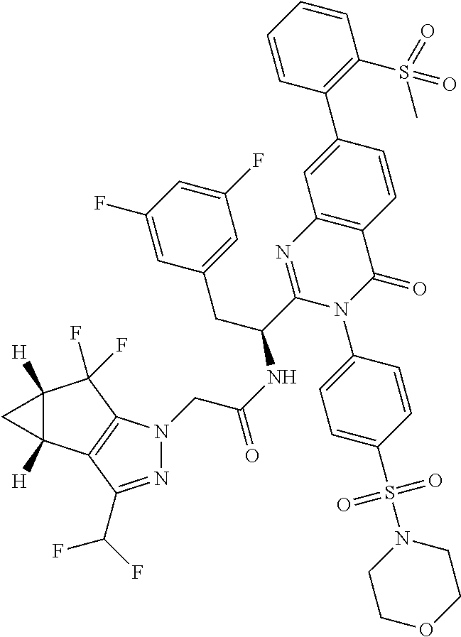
C1=CC(C2=CC3=C(C=C2)C(=O)N(C2=CC=C(S(=O)(=O)N4CCOCC4)C=C2)C(C(NC(CN2N=C(C(F)F)C4=C2C(F)(F)C2([H])C4([H])C2)=O)CC2=CC(F)=CC(F)=C2)=N3)=C(S(=O)(=O)C)C=C1
